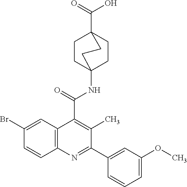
C1(Br)=CC2=C(C=C1)N=C(C1=CC(OC)=CC=C1)C(C)=C2C(=O)NC12CCC(C(=O)O)(CC1)CC2
